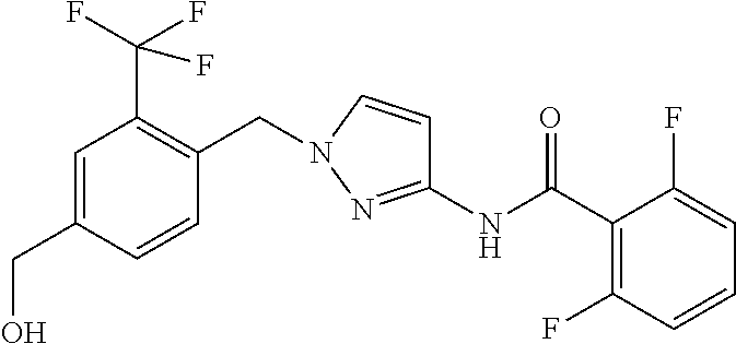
C1=CC(CO)=CC(C(F)(F)F)=C1CN1C=CC(NC(C2=C(F)C=CC=C2F)=O)=N1
